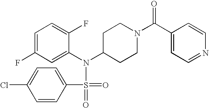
C1=C(F)C=C(N(C2CCN(C(C3=CC=NC=C3)=O)CC2)S(=O)(C2=CC=C(Cl)C=C2)=O)C(F)=C1
